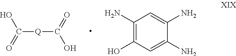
C1(N)=C(O)C=C(N)C(N)=C1.C([Q]C(=O)O)(=O)O
